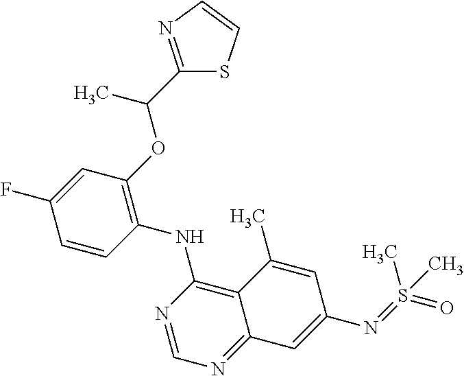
C1=CC(NC2=C3C(=NC=N2)C=C(N=S(=O)(C)C)C=C3C)=C(OC(C2=NC=CS2)C)C=C1F
